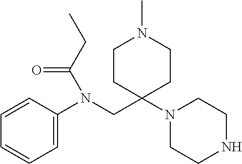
C1=C(N(CC2(N3CCNCC3)CCN(C)CC2)C(CC)=O)C=CC=C1
